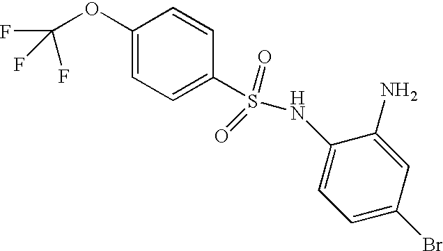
C1(OC(F)(F)F)=CC=C(S(NC2=CC=C(Br)C=C2N)(=O)=O)C=C1
